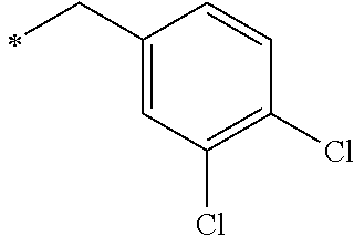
C1(CC)=CC(Cl)=C(Cl)C=C1
